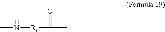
CN[R6]C(C)=O
